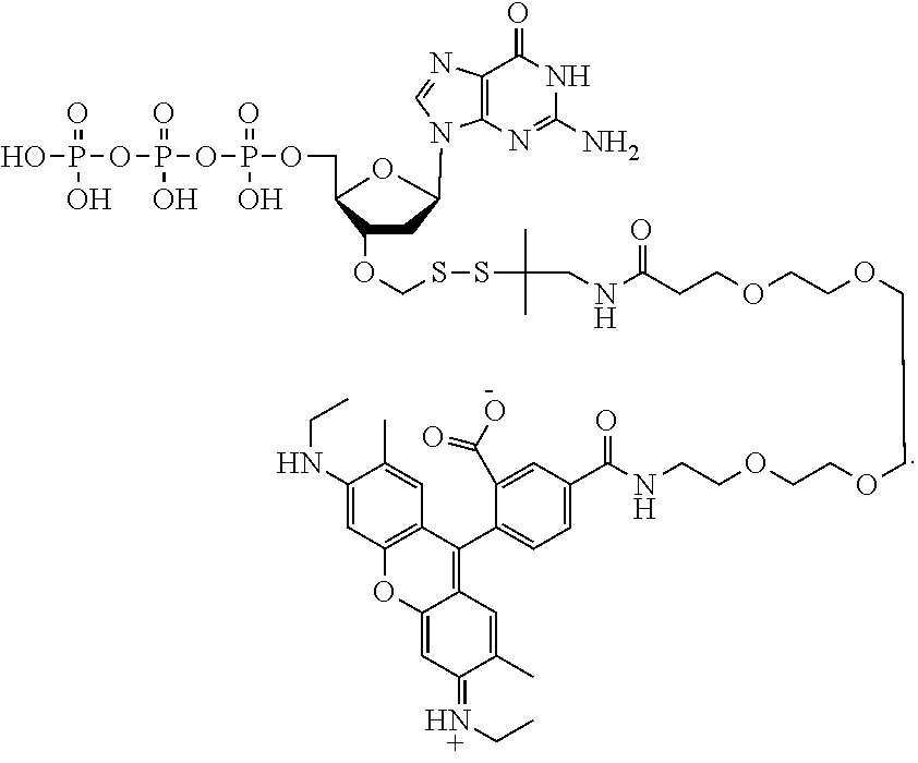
OP(=O)(O)OP(OP(OCC1OC(N2C3=C(C(=O)NC(N)=N3)N=C2)CC1OCSSC(C)(C)CNC(CCOCCOCCOCCOCCNC(C1=CC=C(C2=C3C(=CC(=NCC)C(C)=C3)OC3=C2C=C(C)C(NCC)=C3)C(C(O)=O)=C1)=O)=O)(O)=O)(O)=O
